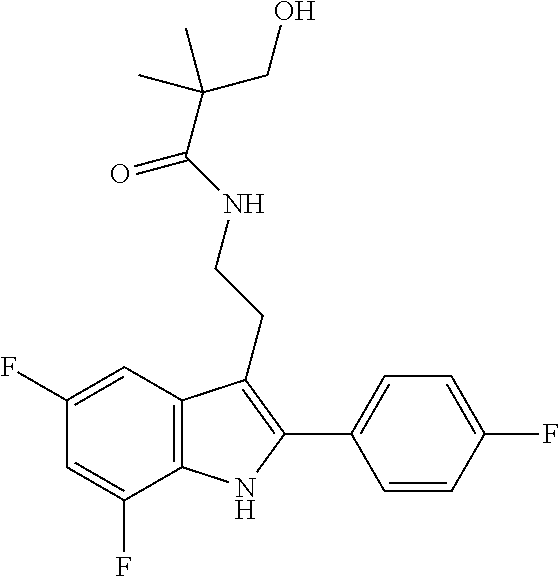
O=C(NCCC1=C(C2=CC=C(F)C=C2)NC2=C1C=C(F)C=C2F)C(C)(C)CO
